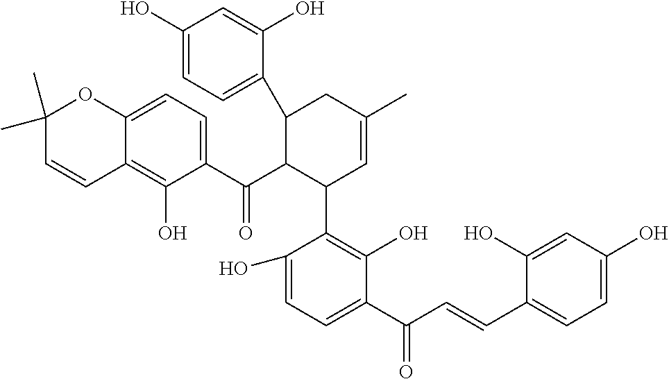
C1C(C2=CC=C(O)C=C2O)C(C(C2=CC=C3C(=C2O)C=CC(C)(C)O3)=O)C(C2=C(O)C(C(C=CC3=CC=C(O)C=C3O)=O)=CC=C2O)C=C1C
